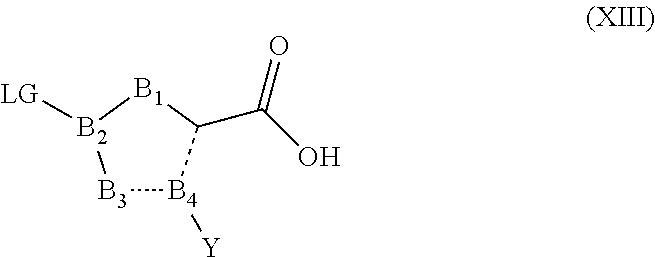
[B3]1[B4]([Y])C(C(O)=O)[B1][B2]1[LG]
